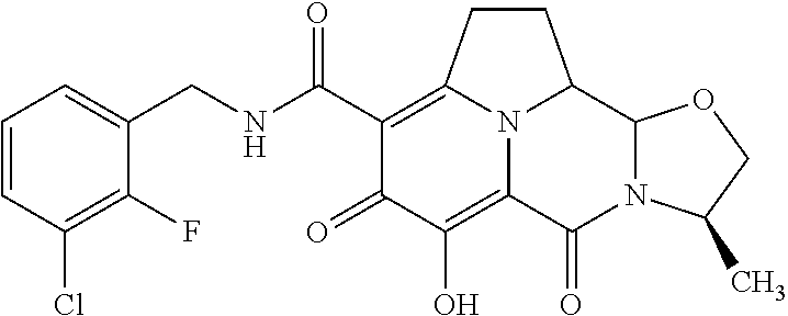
C1=CC(Cl)=C(F)C(CNC(C2=C3CCC4C5N(C(=O)C(=C(O)C2=O)N34)C(C)CO5)=O)=C1
